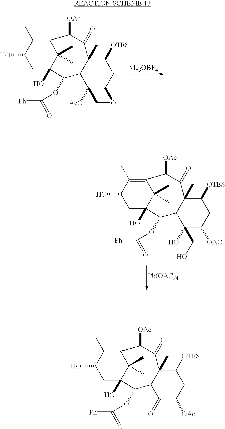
C1([OTES])C2(C)C(C3([AcO])C(C1)OC3)C(OC([Ph])=O)C1(O)C(C)(C)C(=C(C)C(O)C1)C([OAc])C2=O.C1([OTES])C2(C)C(C(CO)(O)C([OAC])C1)C(OC([Ph])=O)C1(O)C(C)(C)C(=C(C)C(O)C1)C([OAc])C2=O.C1([OTES])C2(C)C(C(=O)C([OAc])C1)C(OC([Ph])=O)C1(O)C(C)(C)C(=C(C)C(O)C1)C([OAc])C2=O
